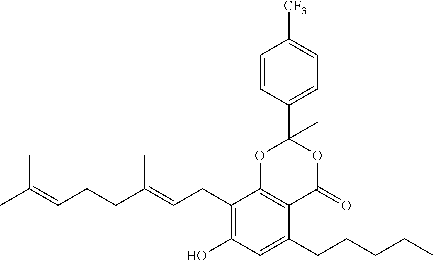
CC(=CCCC(=CCC1=C(O)C=C(CCCCC)C2=C1OC(C1=CC=C([CF3])C=C1)(C)OC2=O)C)C
